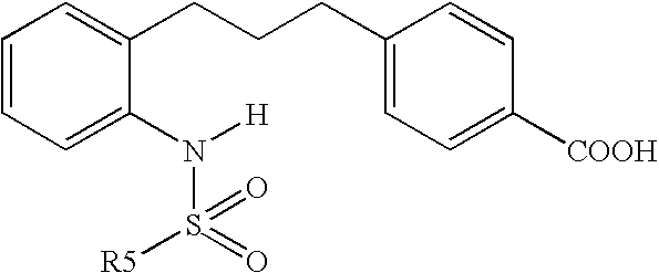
C1=CC=C(N([H])S(=O)([R5])=O)C(CCCC2=CC=C([COOH])C=C2)=C1
